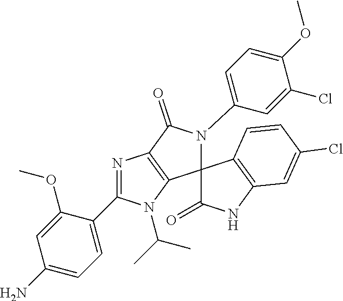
C1=C(C2=NC3=C(N2C(C)C)C2(N(C4=CC=C(OC)C(Cl)=C4)C3=O)C(=O)NC3=C2C=CC(Cl)=C3)C(OC)=CC(N)=C1
